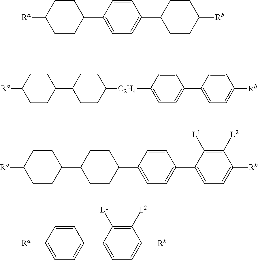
C1([C2H4]C2CCC(C3CCC([Ra])CC3)CC2)=CC=C(C2=CC=C([Rb])C=C2)C=C1.C1(C2=CC=C([Ra])C=C2)=CC=C([Rb])C([L2])=C1[L1].C1(C2=CC=C(C3CCC(C4CCC([Ra])CC4)CC3)C=C2)=CC=C([Rb])C([L2])=C1[L1].[Ra]C1CCC(C2=CC=C(C3CCC([Rb])CC3)C=C2)CC1
